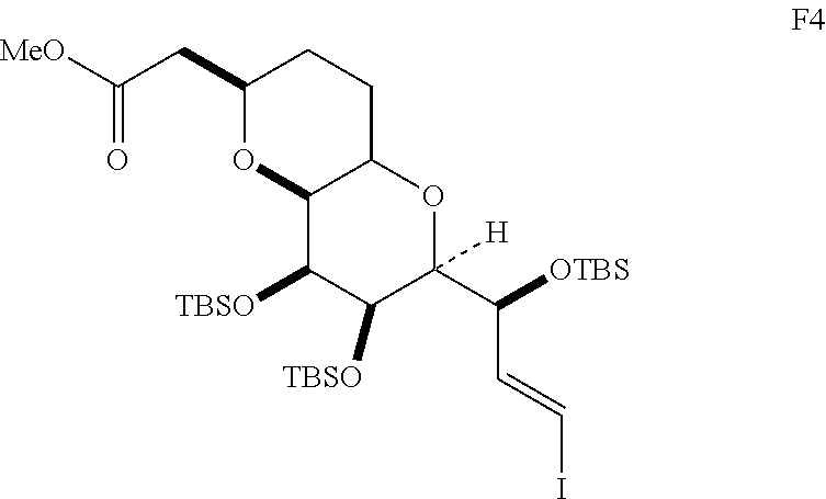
C1(CC([MeO])=O)OC2C(CC1)OC(C(C=CI)[OTBS])([H])C([TBSO])C2[TBSO]
